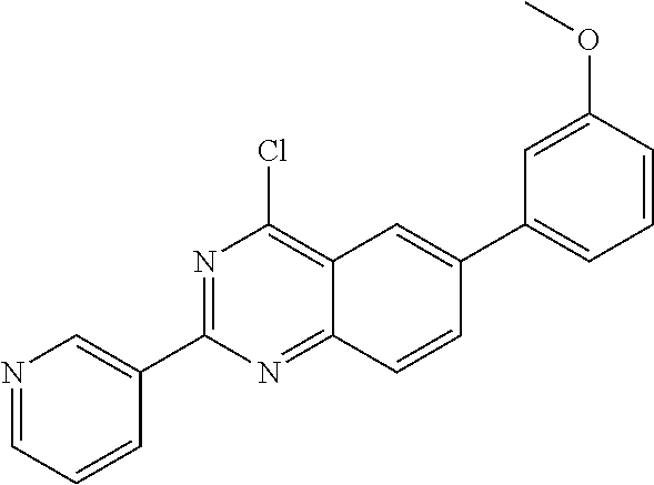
N1=CC=CC(C2=NC(Cl)=C3C(=N2)C=CC(C2=CC=CC(OC)=C2)=C3)=C1
